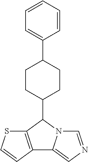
C12=C(C(C3CCC(C4=CC=CC=C4)CC3)N3C1=CN=C3)SC=C2
